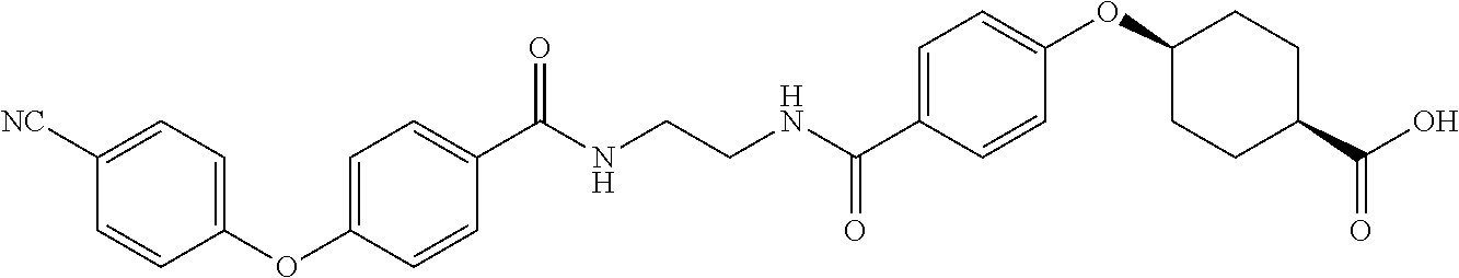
C(NCCNC(C1=CC=C(OC2CCC(C(O)=O)CC2)C=C1)=O)(=O)C1=CC=C(OC2=CC=C([NC])C=C2)C=C1
